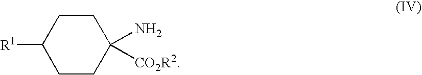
C1([R1])CCC(N)([CO2R2])CC1
